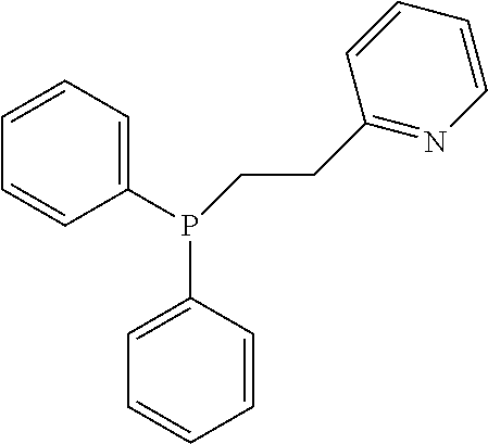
C1=CC=C(P(CCC2=NC=CC=C2)C2=CC=CC=C2)C=C1
